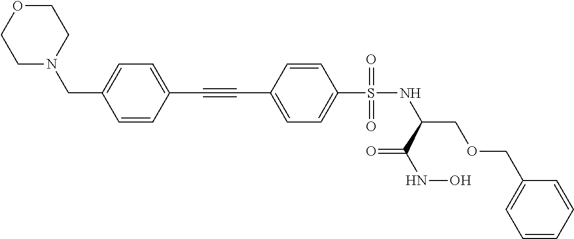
C1OCCN(CC2=CC=C(C#CC3=CC=C(S(NC(COCC4=CC=CC=C4)C(NO)=O)(=O)=O)C=C3)C=C2)C1
